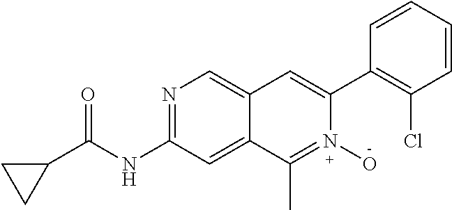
N1=C(NC(C2CC2)=O)C=C2C(=C1)C=C(C1=C(Cl)C=CC=C1)N(O)=C2C
